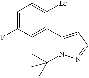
C1=C(F)C=C(C2=CC=NN2C(C)(C)C)C(Br)=C1
